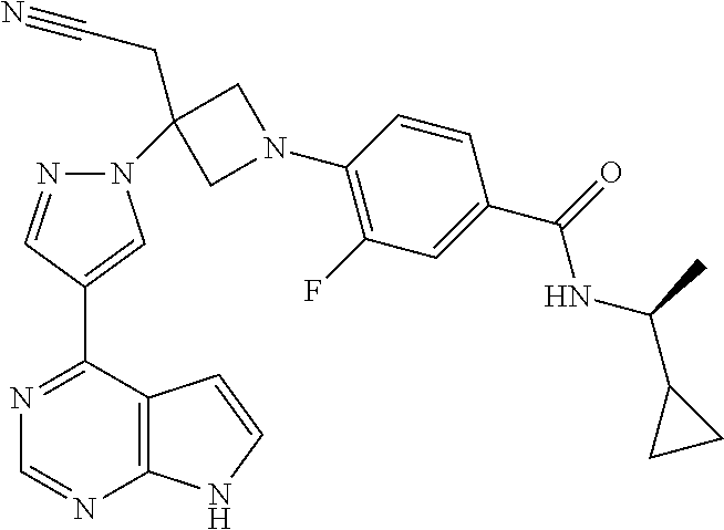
C12=C(C(C3=CN(C4(CC#N)CN(C5=C(F)C=C(C(=O)NC(C6CC6)C)C=C5)C4)N=C3)=NC=N1)C=CN2
